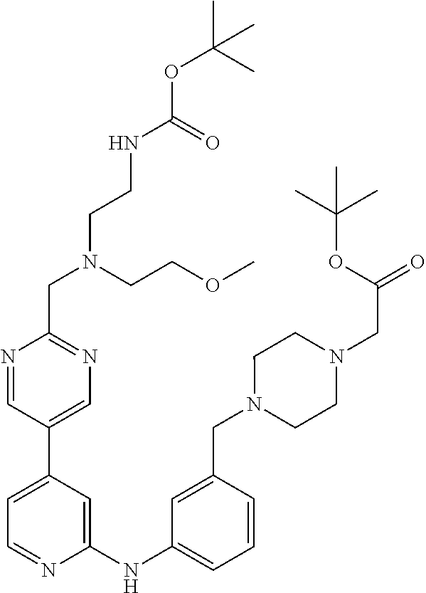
N1=CC(C2=CC=NC(NC3=CC=CC(CN4CCN(CC(=O)OC(C)(C)C)CC4)=C3)=C2)=CN=C1CN(CCNC(OC(C)(C)C)=O)CCOC
